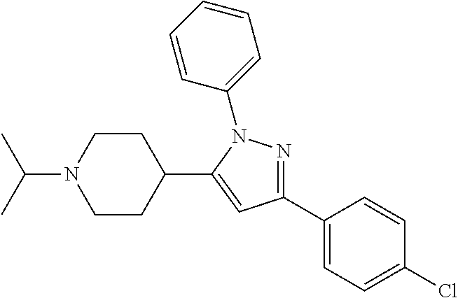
C1CC(C2=CC(C3=CC=C(Cl)C=C3)=NN2C2=CC=CC=C2)CCN1C(C)C
